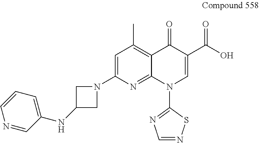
C1=C(N2CC(NC3=CC=CN=C3)C2)N=C2C(=C1C)C(=O)C(C(O)=O)=CN2C1=NC=NS1
